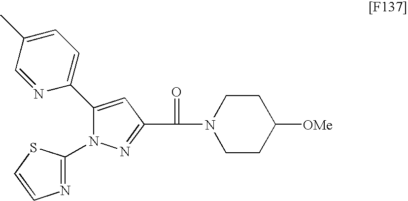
C1=C(C)C=NC(C2=CC(C(=O)N3CCC([OMe])CC3)=NN2C2=NC=CS2)=C1
